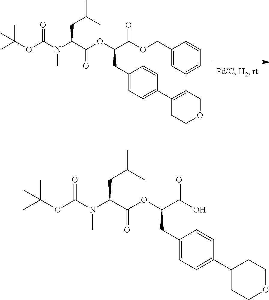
C(C(OC(C(N(C)C(OC(C)(C)C)=O)CC(C)C)=O)CC1=CC=C(C2=CCOCC2)C=C1)(=O)OCC1=CC=CC=C1.C(C(OC(C(N(C)C(OC(C)(C)C)=O)CC(C)C)=O)CC1=CC=C(C2CCOCC2)C=C1)(=O)O
